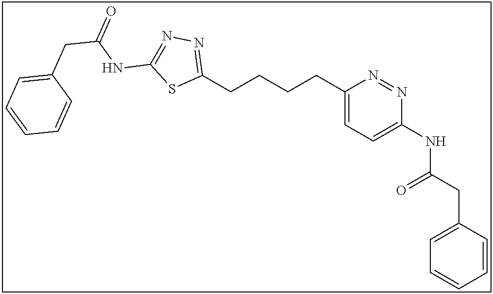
C(CCCC1=CC=C(NC(CC2=CC=CC=C2)=O)N=N1)C1=NN=C(NC(=O)CC2=CC=CC=C2)S1
